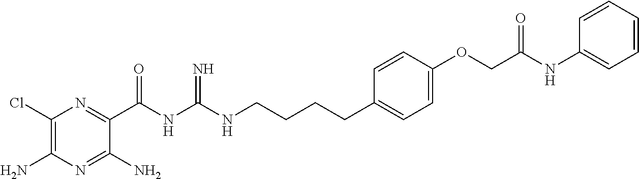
C1(Cl)=C(N)N=C(N)C(C(NC(NCCCCC2=CC=C(OCC(NC3=CC=CC=C3)=O)C=C2)=N)=O)=N1
